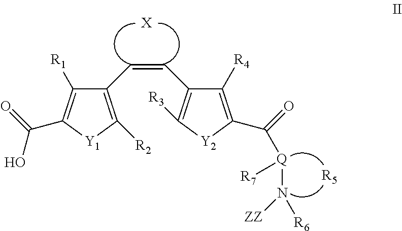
C1(C=CC2=C([R3])[Y2]C(C(=O)[Q](N([ZZ])[R6])[R7])=C2[R4])=C([R2])[Y1]C(C(=O)O)=C1[R1].[X].[R5]
